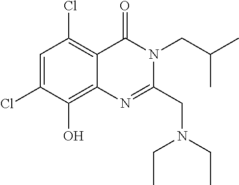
C1=C(Cl)C(O)=C2C(=C1Cl)C(=O)N(CC(C)C)C(CN(CC)CC)=N2
